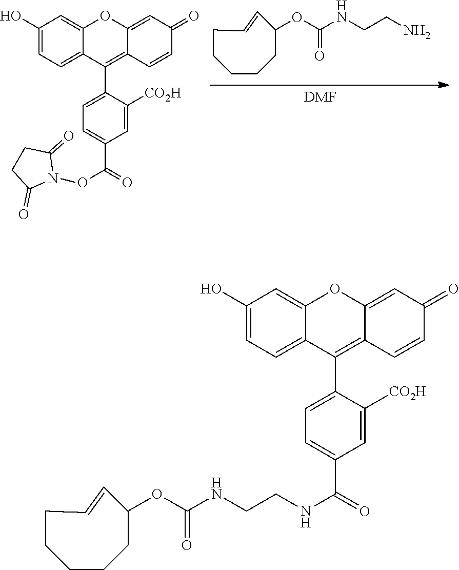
C1(O)=CC=C2C(=C1)OC1=CC(=O)C=CC1=C2C1=CC=C(C(=O)ON2C(=O)CCC2=O)C=C1[CO2H].NCCNC(OC1C=CCCCCC1)=O.[DMF].C1(O)=CC=C2C(=C1)OC1=CC(=O)C=CC1=C2C1=CC=C(C(=O)NCCNC(OC2C=CCCCCC2)=O)C=C1[CO2H]
